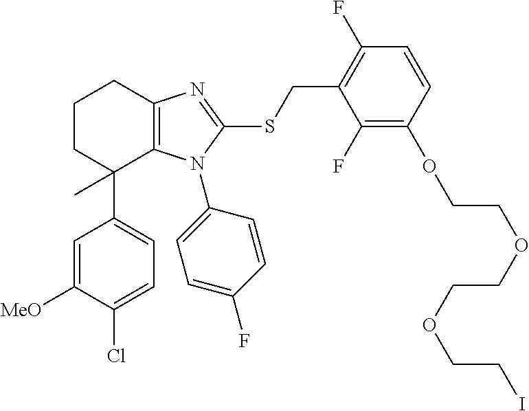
C1=C(Cl)C([MeO])=CC(C2(C)C3=C(CCC2)N=C(SCC2=C(F)C=CC(OCCOCCOCCI)=C2F)N3C2=CC=C(F)C=C2)=C1
